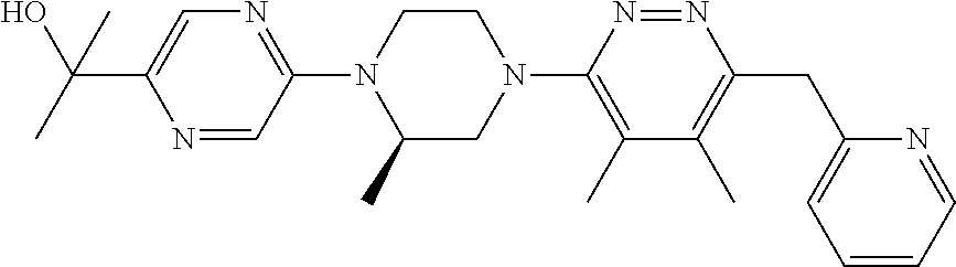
N1=CC(N2C(C)CN(C3=C(C)C(C)=C(CC4=CC=CC=N4)N=N3)CC2)=NC=C1C(C)(O)C
